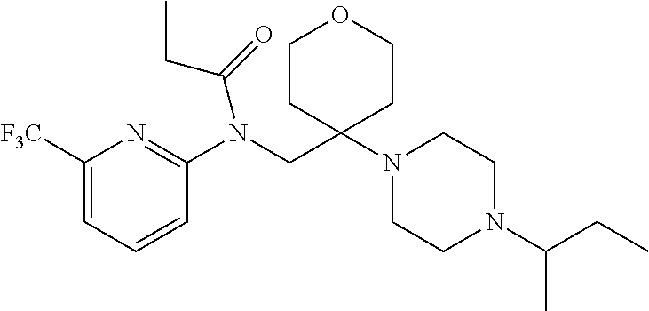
C1([F3C])=CC=CC(N(CC2(N3CCN(C(CC)C)CC3)CCOCC2)C(=O)CC)=N1
